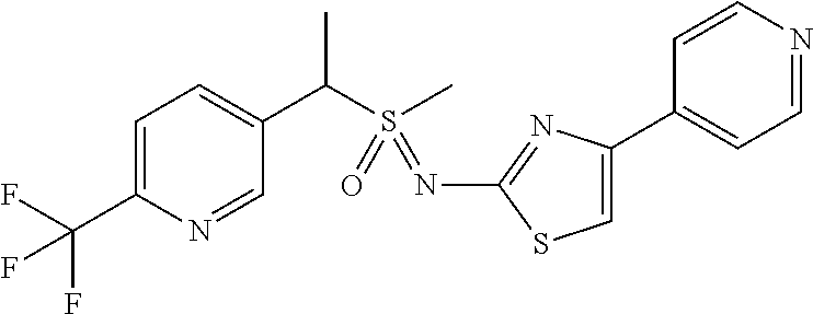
C1=C(C(F)(F)F)N=CC(C(S(C)(=O)=NC2=NC(C3=CC=NC=C3)=CS2)C)=C1
